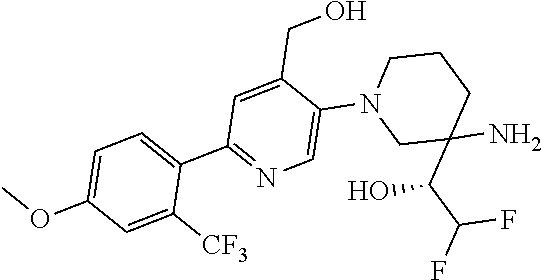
C1=C(CO)C(N2CC(C(C(F)F)O)(N)CCC2)=CN=C1C1=CC=C(OC)C=C1[CF3]
